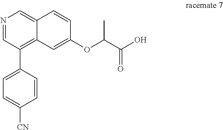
N1=CC(C2=CC=C([CN])C=C2)=C2C(=C1)C=CC(OC(C(O)=O)C)=C2
